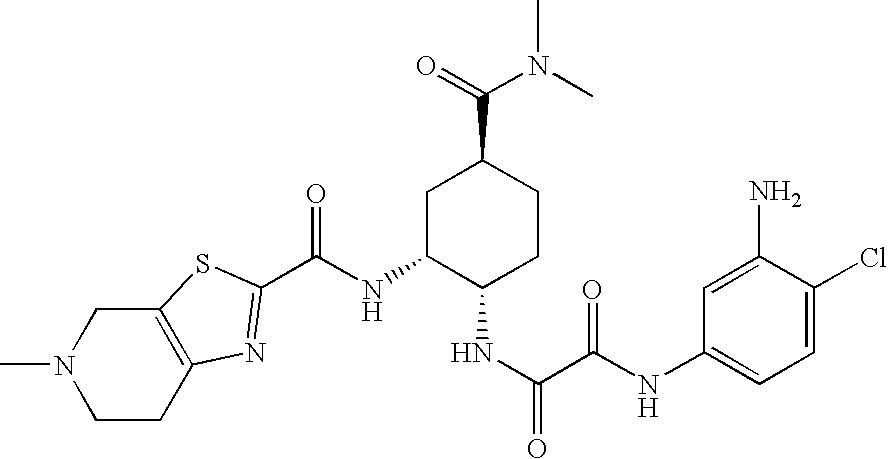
C(NC1C(NC(=O)C(NC2=CC=C(Cl)C(N)=C2)=O)CCC(C(=O)N(C)C)C1)(=O)C1=NC2=C(S1)CN(C)CC2
